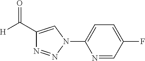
C1(C([H])=O)=CN(C2=CC=C(F)C=N2)N=N1
